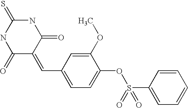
S=C1NC(=O)C(=CC2=CC=C(OS(C3=CC=CC=C3)(=O)=O)C(OC)=C2)C(=O)N1
